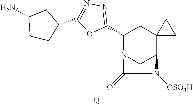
C1(C2N3CC(C4(C2)CC4)N([OSO3H])C3=O)=NN=C(C2CC(N)CC2)O1.[Q]
